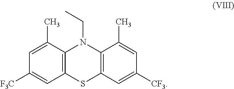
C12=C(SC3=C(N1CC)C(C)=CC([CF3])=C3)C=C([F3C])C=C2C
